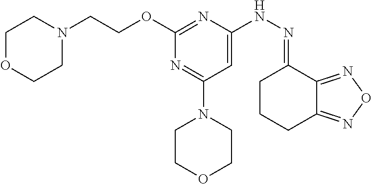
O(C1=NC(NN=C2CCCC3=NON=C23)=CC(N2CCOCC2)=N1)CCN1CCOCC1
